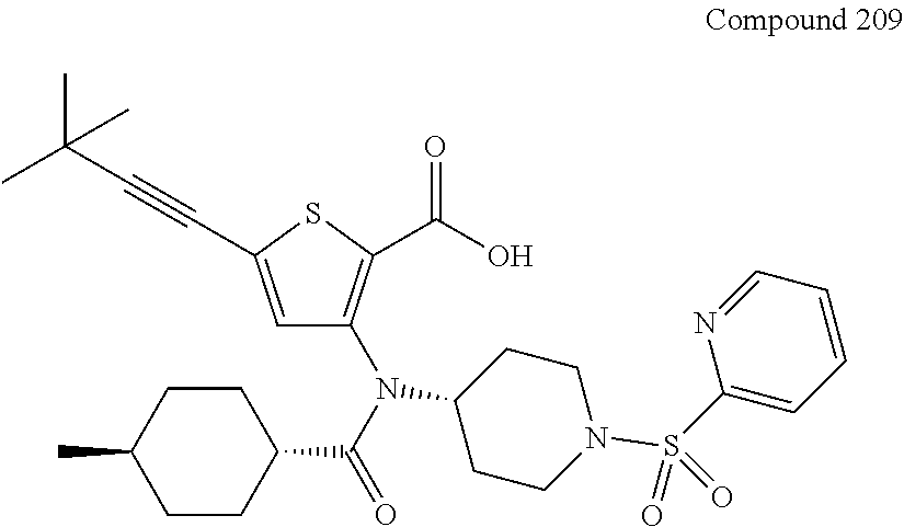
C1(N(C(=O)C2CCC(C)CC2)C2=C(C(O)=O)SC(C#CC(C)(C)C)=C2)CCN(S(=O)(=O)C2=CC=CC=N2)CC1
